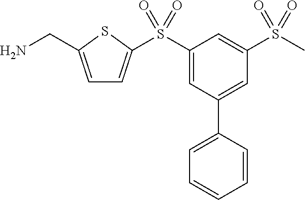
C1=C(CN)SC(S(C2=CC(C3=CC=CC=C3)=CC(S(C)(=O)=O)=C2)(=O)=O)=C1
